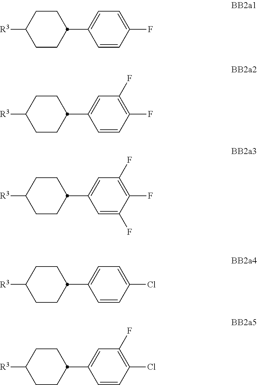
C1CC([R3])CCC1C1=CC=C(F)C=C1.C1CC([R3])CCC1C1=CC(F)=C(F)C=C1.C1CC([R3])CCC1C1=CC(F)=C(F)C(F)=C1.C1CC([R3])CCC1C1=CC=C(Cl)C=C1.C1CC([R3])CCC1C1=CC(F)=C(Cl)C=C1
